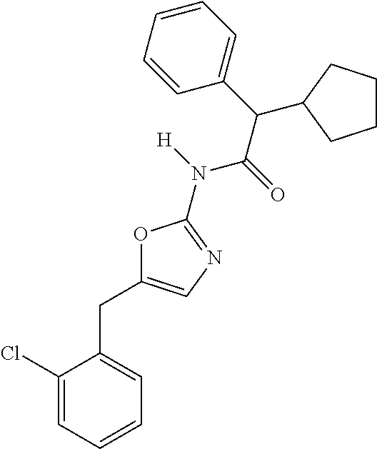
C1(Cl)=CC=CC=C1CC1=CN=C(N([H])C(=O)C(C2=CC=CC=C2)C2CCCC2)O1
